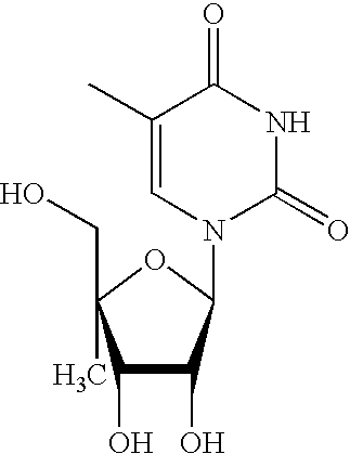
C1(O)C(O)C(N2C(=O)NC(=O)C(C)=C2)OC1(CO)C
